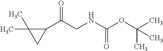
C1(C(CNC(=O)OC(C)(C)C)=O)C(C)(C)C1
